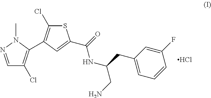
N1(C)N=CC(Cl)=C1C1=C(Cl)SC(C(=O)NC(CN)CC2=CC=CC(F)=C2)=C1.Cl
